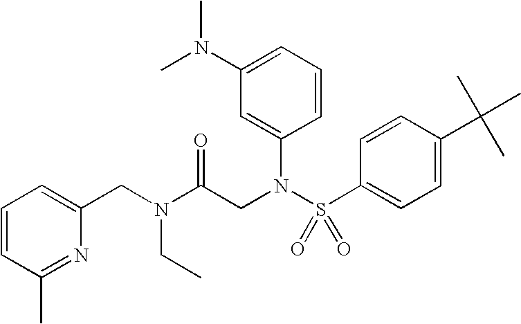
C1=CC(C)=NC(CN(CC)C(CN(S(C2=CC=C(C(C)(C)C)C=C2)(=O)=O)C2=CC(N(C)C)=CC=C2)=O)=C1
